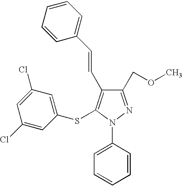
C1=CC(C=CC2=C(SC3=CC(Cl)=CC(Cl)=C3)N(C3=CC=CC=C3)N=C2COC)=CC=C1
